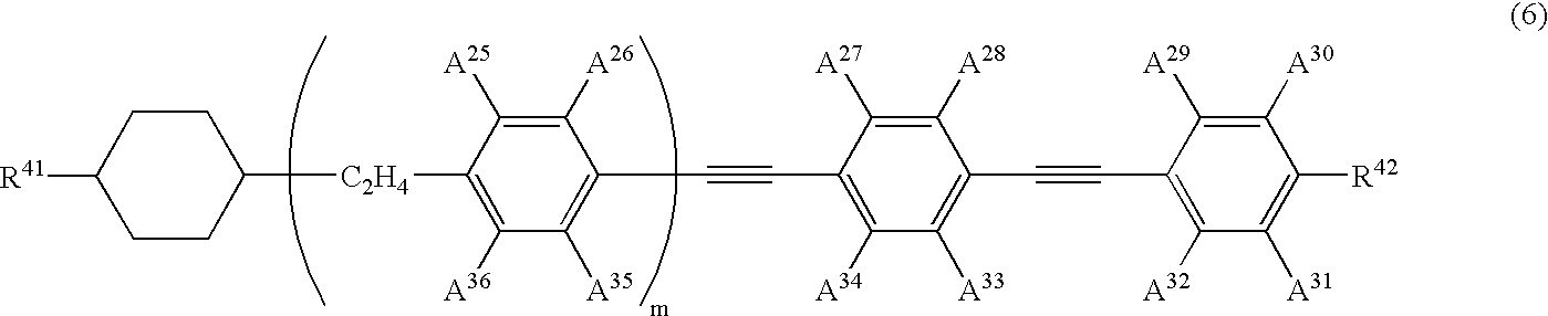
C1([C2H4]C2CCC([R41])CC2)=C([A36])C([A35])=C(C#CC2=C([A34])C([A33])=C(C#CC3=C([A32])C([A31])=C([R42])C([A30])=C3[A29])C([A28])=C2[A27])C([A26])=C1[A25]
